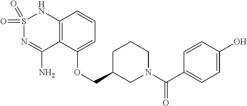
C12=C(C(OCC3CN(C(C4=CC=C(O)C=C4)=O)CCC3)=CC=C1)C(N)=NS(=O)(=O)N2
